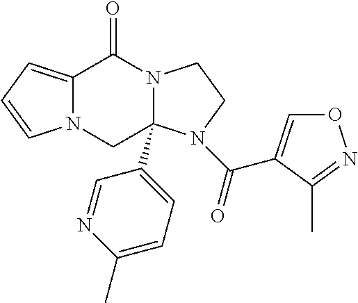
C12=CC=CN1CC1(C3=CC=C(C)N=C3)N(C2=O)CCN1C(=O)C1=CON=C1C
